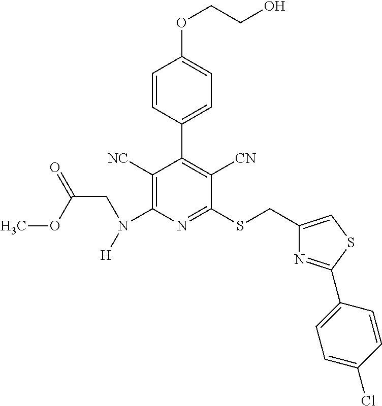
C1([NC])=C(N(CC(=O)OC)[H])N=C(SCC2=CSC(C3=CC=C(Cl)C=C3)=N2)C([CN])=C1C1=CC=C(OCCO)C=C1
